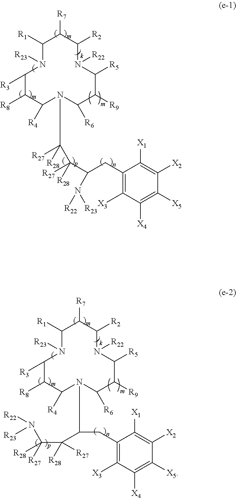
C1([R1])N([R23])C([R3])C([R8])C([R4])N(C([R27])([R28])C(C(CC2=C([X3])C([X4])=C([X5])C([X2])=C2[X1])N([R22])[R23])([R27])[R28])C([R6])C([R9])C([R5])N([R22])C([R2])C1[R7].C1([R1])N([R23])C([R3])C([R8])C([R4])N(C(CC2=C([X3])C([X4])=C([X5])C([X2])=C2[X1])C(C([R27])([R28])N([R22])[R23])([R27])[R28])C([R6])C([R9])C([R5])N([R22])C([R2])C1[R7]
